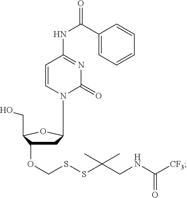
OCC1C(OCSSC(C)(C)CNC([CF3])=O)CC(N2C(=O)N=C(NC(C3=CC=CC=C3)=O)C=C2)O1
